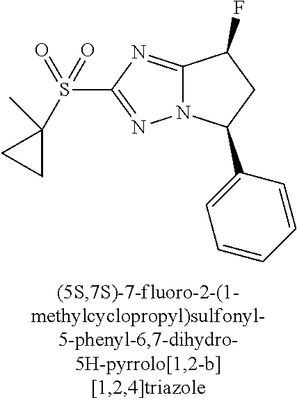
C12=NC(S(C3(C)CC3)(=O)=O)=NN1C(C1=CC=CC=C1)CC2F
